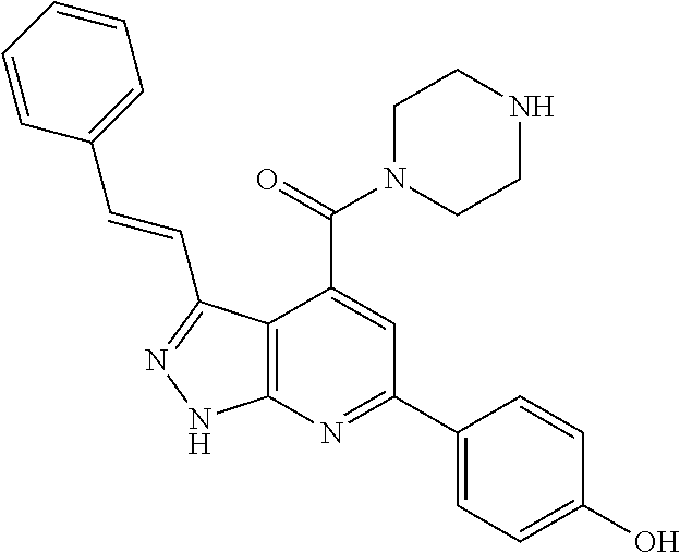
C1=CC=CC(C=CC2=NNC3=C2C(C(=O)N2CCNCC2)=CC(C2=CC=C(O)C=C2)=N3)=C1
